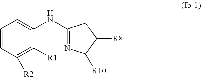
C1=CC([R2])=C([R1])C(NC2=NC([R10])C([R8])C2)=C1
